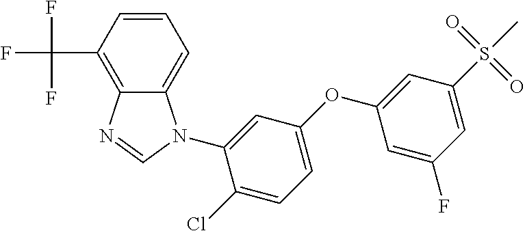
C1=CC=C2C(=C1C(F)(F)F)N=CN2C1=CC(OC2=CC(S(C)(=O)=O)=CC(F)=C2)=CC=C1Cl
